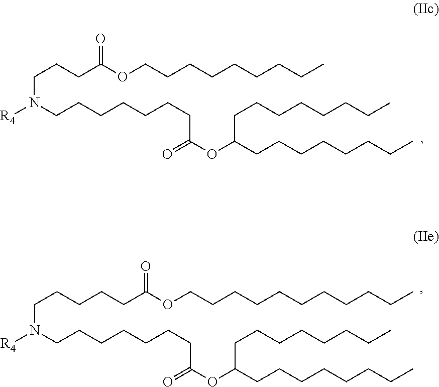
C(N(CCCCCCCC(OC(CCCCCCCC)CCCCCCCC)=O)[R4])CCC(OCCCCCCCCC)=O.C(N(CCCCCCCC(OC(CCCCCCCC)CCCCCCCC)=O)[R4])CCCCC(OCCCCCCCCCCC)=O
